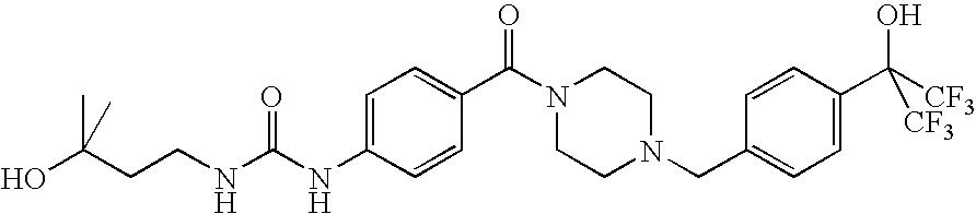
C(CNC(NC1=CC=C(C(=O)N2CCN(CC3=CC=C(C(O)([CF3])[CF3])C=C3)CC2)C=C1)=O)C(O)(C)C
